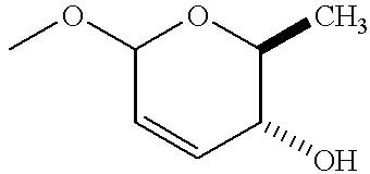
C1(OC)C=CC(O)C(C)O1
